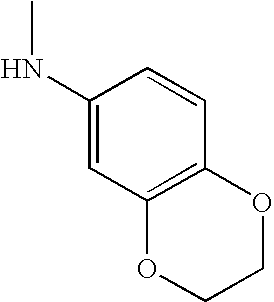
C1(NC)=CC2=C(C=C1)OCCO2
